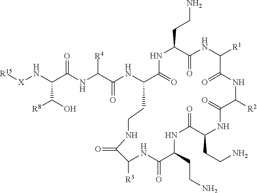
[R15][X]NC(C(O)[R8])C(NC([R4])C(NC1C(=O)NC(CCN)C(=O)NC([R1])C(=O)NC([R2])C(=O)NC(CCN)C(=O)NC(CCN)C(=O)NC([R3])C(=O)NCC1)=O)=O
